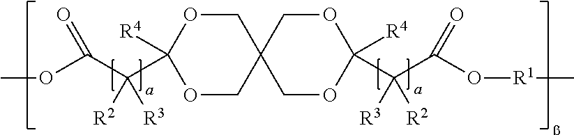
C1OC([R4])(C([R3])([R2])C(OC)=O)OCC12COC([R4])(C(C(O[R1]C)=O)([R3])[R2])OC2
